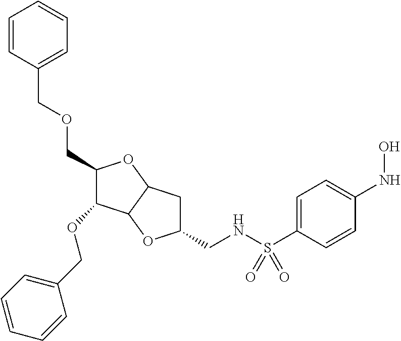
C1=CC(COCC2C(OCC3=CC=CC=C3)C3C(O2)CC(CNS(C2=CC=C(NO)C=C2)(=O)=O)O3)=CC=C1
